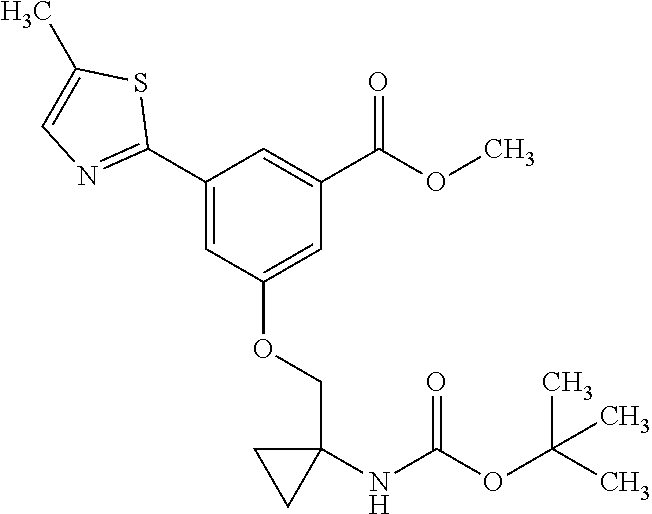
C1(C2=NC=C(C)S2)=CC(OCC2(NC(OC(C)(C)C)=O)CC2)=CC(C(OC)=O)=C1
